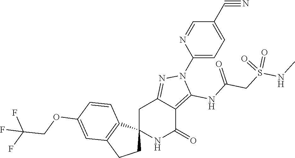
C12(NC(=O)C3=C(NC(CS(NC)(=O)=O)=O)N(C4=CC=C(C#N)C=N4)N=C3C1)CCC1=C2C=CC(OCC(F)(F)F)=C1
